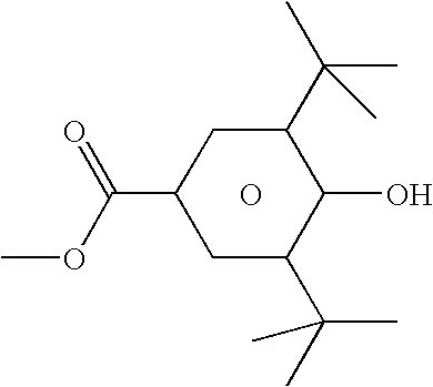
O.C(C1CC(C(C)(C)C)C(O)C(C(C)(C)C)C1)(=O)OC
